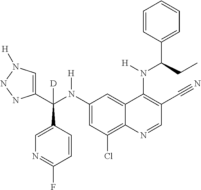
C1(N(C(C2=CN([H])NN2)(C2=CN=C(F)C=C2)[D])[H])=CC(Cl)=C2C(=C1)C(N(C(C1=CC=CC=C1)CC)[H])=C(C#N)C=N2
